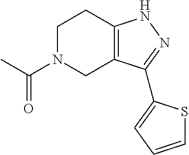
C1N(C(C)=O)CC2=C(C1)NN=C2C1=CC=CS1
